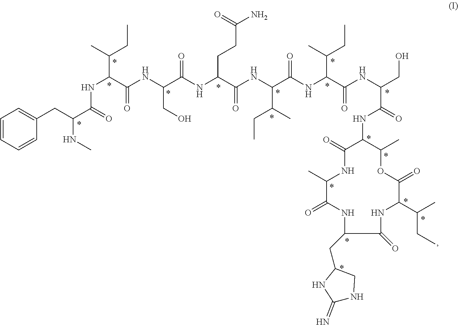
N(C(C(NC(C(NC(C(NC(C(NC(C(NC(CO)C(NC1C(=O)NC(C)C(=O)NC(CC2NC(=N)NC2)C(=O)NC(C(CC)C)C(=O)OC1C)=O)=O)C(CC)C)=O)C(CC)C)=O)CCC(N)=O)=O)CO)=O)C(CC)C)C(=O)C(CC1=CC=CC=C1)NC
